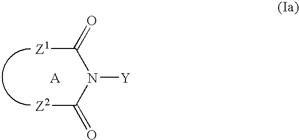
N([Y])(C(=O)[Z2])C(=O)[Z1]
